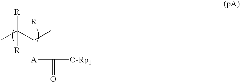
CC(C(C)([R])[A]C(=O)[O-Rp1])([R])[R]
